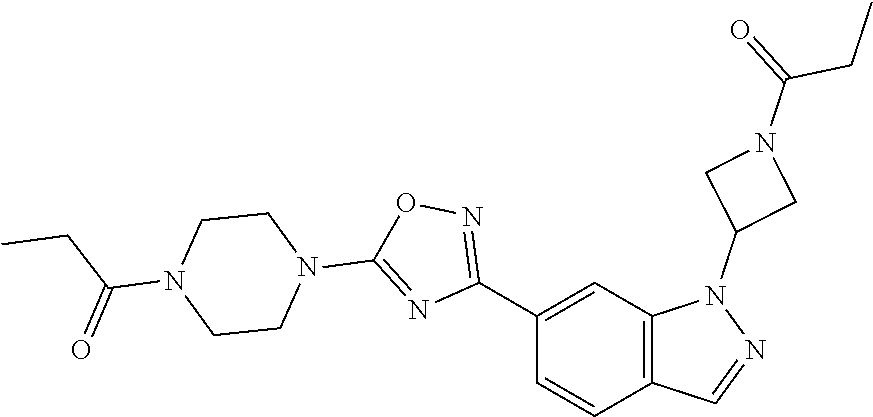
C12=C(C=C(C3=NOC(N4CCN(C(CC)=O)CC4)=N3)C=C1)N(C1CN(C(=O)CC)C1)N=C2
